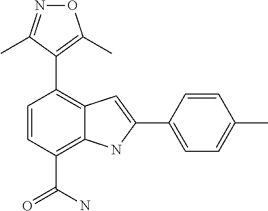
C1(C2=C(C)ON=C2C)=C2C(=C(C(N)=O)C=C1)NC(C1=CC=C(C)C=C1)=C2
